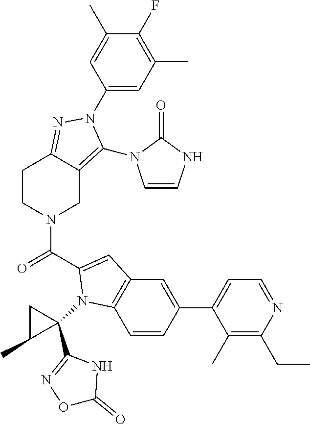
C1(F)=C(C)C=C(N2C(N3C=CNC3=O)=C3CN(C(=O)C4=CC5=C(C=CC(C6=CC=NC(CC)=C6C)=C5)N4C4(C5=NOC(=O)N5)CC4C)CCC3=N2)C=C1C
